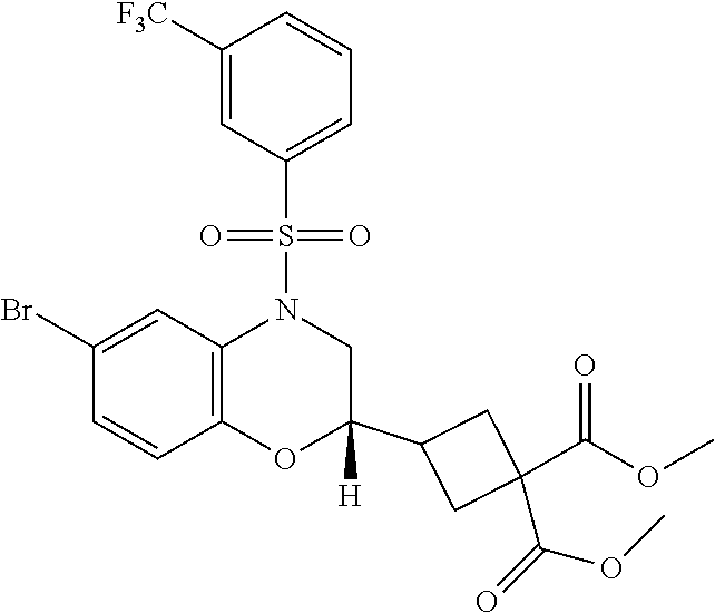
C1C(C2CC(C(OC)=O)(C(=O)OC)C2)([H])OC2=C(C=C(Br)C=C2)N1S(C1=CC=CC([F3C])=C1)(=O)=O
